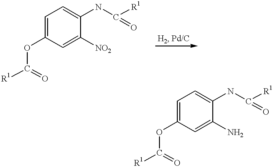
C1=C(OC([R1])=O)C=C([NO2])C(NC([R1])=O)=C1.C1=C(OC([R1])=O)C=C(N)C(NC([R1])=O)=C1
